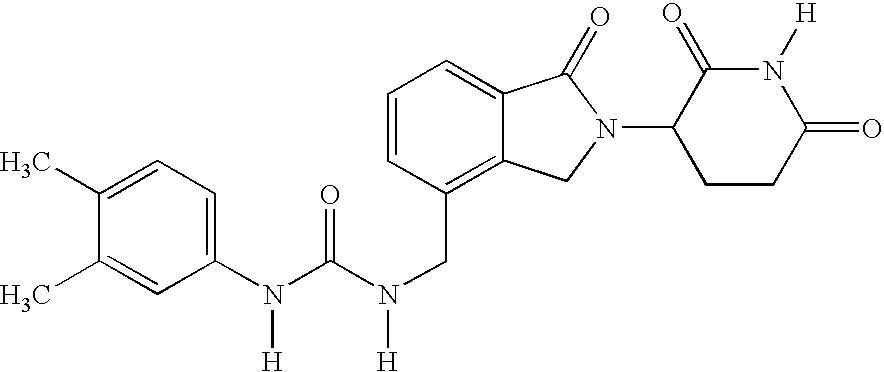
C1(N(C(N(CC2=C3C(=CC=C2)C(=O)N(C2CCC(=O)N([H])C2=O)C3)[H])=O)[H])=CC=C(C)C(C)=C1
